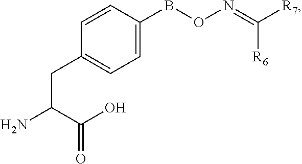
C1=C(BON=C([R7])[R6])C=CC(CC(N)C(O)=O)=C1
